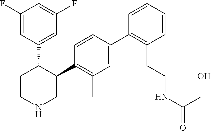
C1(C2=C(C)C=C(C3=C(CCNC(CO)=O)C=CC=C3)C=C2)C(C2=CC(F)=CC(F)=C2)CCNC1
